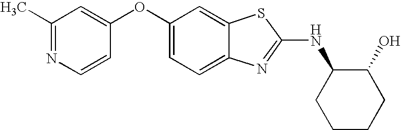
N1=C(C)C=C(OC2=CC=C3C(=C2)SC(NC2CCCCC2O)=N3)C=C1
